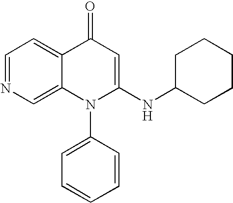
C1=NC=C2C(=C1)C(=O)C=C(NC1CCCCC1)N2C1=CC=CC=C1
